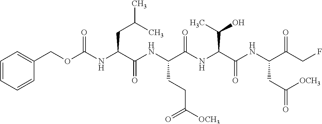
C(NC(C(NC(C(NC(C(NC(C(CF)=O)CC(=O)[OCH3])=O)C(O)C)=O)CCC([OCH3])=O)=O)CC(C)C)(OCC1=CC=CC=C1)=O
